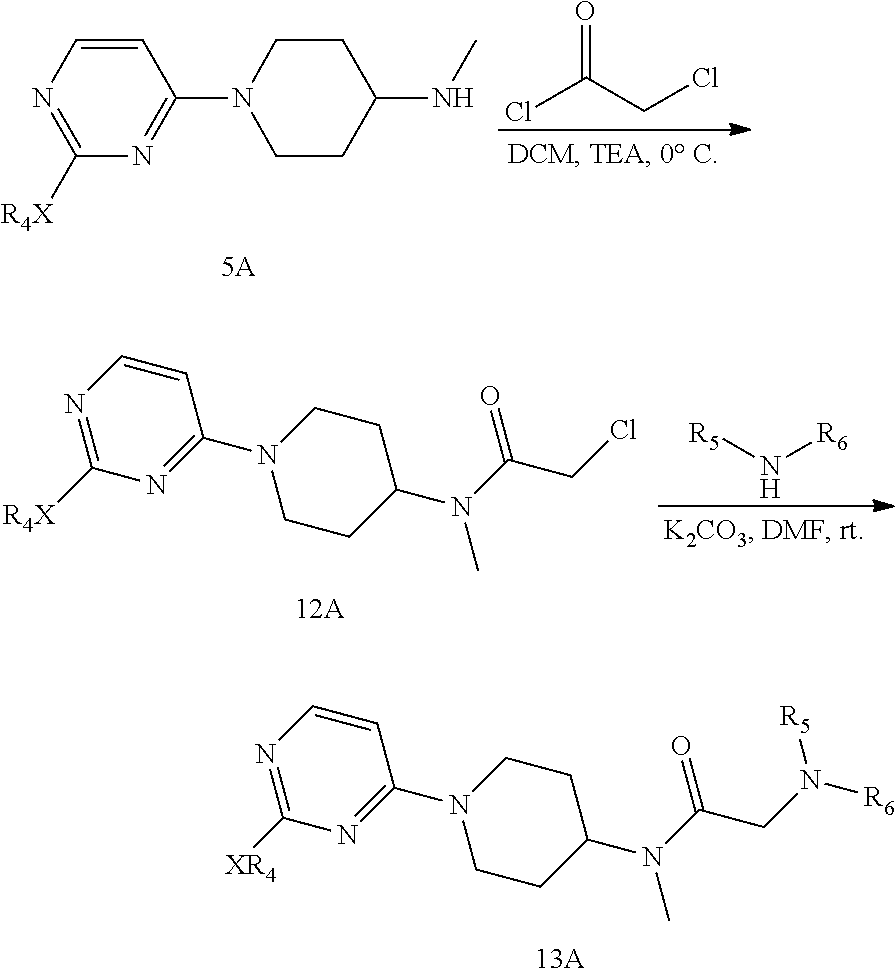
ClC(CCl)=O.C1=CN=C([R4X])N=C1N1CCC(NC)CC1.[R5]N[R6].C1=CN=C([R4X])N=C1N1CCC(N(C(=O)CCl)C)CC1.C1=CN=C([XR4])N=C1N1CCC(N(C(=O)CN([R6])[R5])C)CC1
